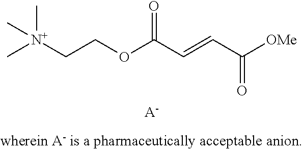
C[N+](CCOC(C=CC([OMe])=O)=O)(C)C.[A-]
